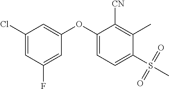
C1(OC2=CC=C(S(C)(=O)=O)C(C)=C2[CN])=CC(Cl)=CC(F)=C1
